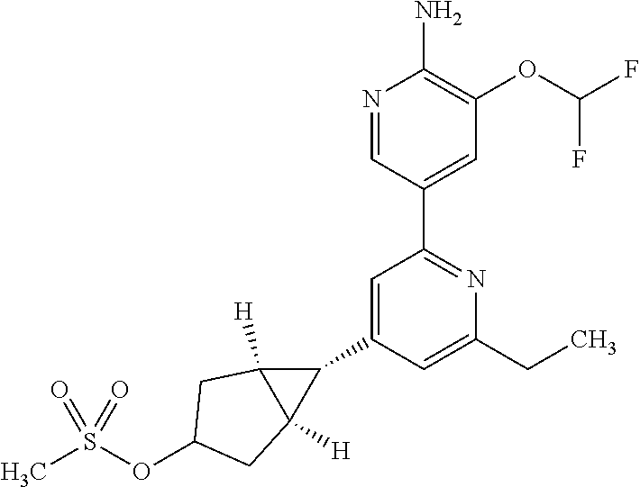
C1=C(C2C3([H])C2([H])CC(OS(C)(=O)=O)C3)C=C(CC)N=C1C1=CC(OC(F)F)=C(N)N=C1
